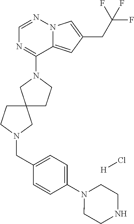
C1=NN2C(=CC(CC(F)(F)F)=C2)C(N2CC3(CC2)CCN(CC2=CC=C(N4CCNCC4)C=C2)C3)=N1.Cl[H]
